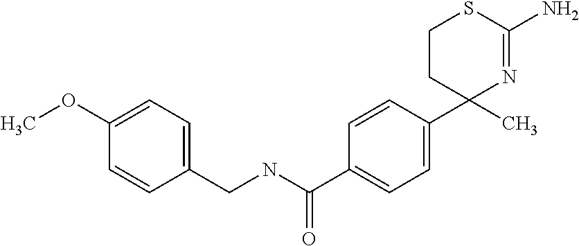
C1CC(C2=CC=C(C(NCC3=CC=C(OC)C=C3)=O)C=C2)(C)N=C(N)S1
